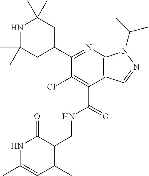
N1=C(C2=CC(C)(C)NC(C)(C)C2)C(Cl)=C(C(=O)NCC2=C(C)C=C(C)NC2=O)C2=C1N(C(C)C)N=C2
